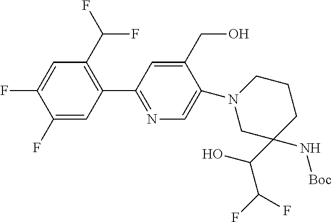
C1(F)=CC(C2=NC=C(N3CC(N[Boc])(C(O)C(F)F)CCC3)C(CO)=C2)=C(C(F)F)C=C1F
